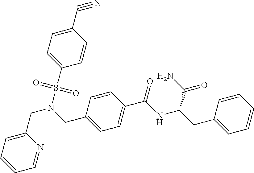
C1(S(N(CC2=CC=C(C(NC(CC3=CC=CC=C3)C(N)=O)=O)C=C2)CC2=CC=CC=N2)(=O)=O)=CC=C(C#N)C=C1
